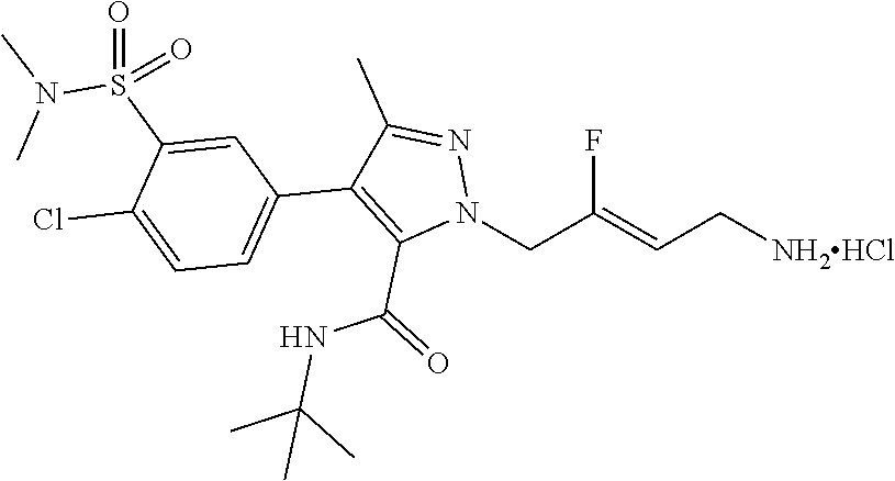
FC(=CC[NH2HCl])CN1N=C(C)C(C2=CC=C(Cl)C(S(=O)(N(C)C)=O)=C2)=C1C(=O)NC(C)(C)C
